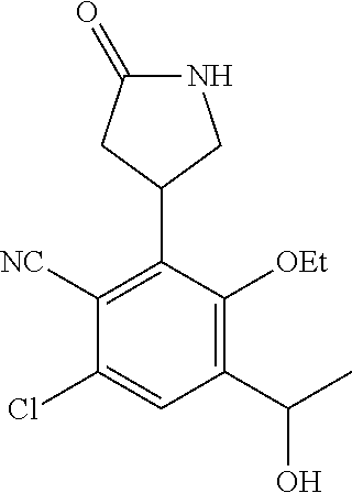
C1([NC])=C(C2CNC(=O)C2)C([OEt])=C(C(C)O)C=C1Cl
